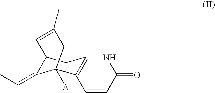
C1=CC(=O)NC2=C1C1([A])C(=CC)C(C2)C=C(C)C1
